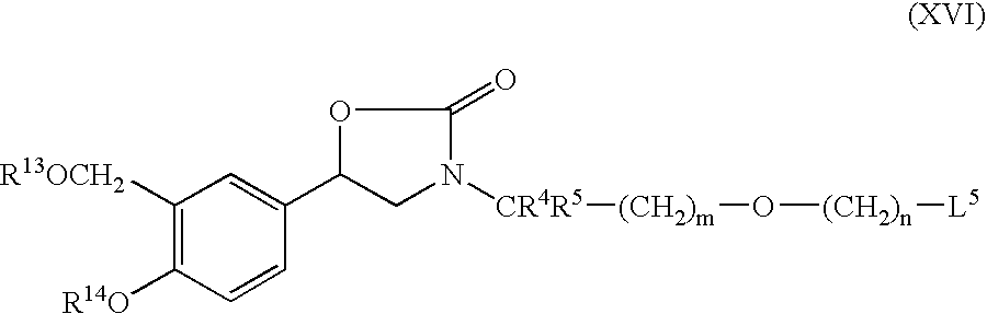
C1([R13OCH2])=C([R14O])C=CC(C2OC(=O)N([CR4R5][(CH2)m]O[(CH2)n][L5])C2)=C1
